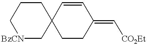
[BzCN]1CC2(CCC1)CCC(=C[CO2Et])C=C2
